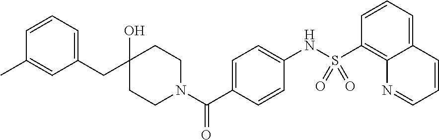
C1=C(CC2(O)CCN(C(C3=CC=C(NS(C4=C5C(=CC=C4)C=CC=N5)(=O)=O)C=C3)=O)CC2)C=C(C)C=C1
